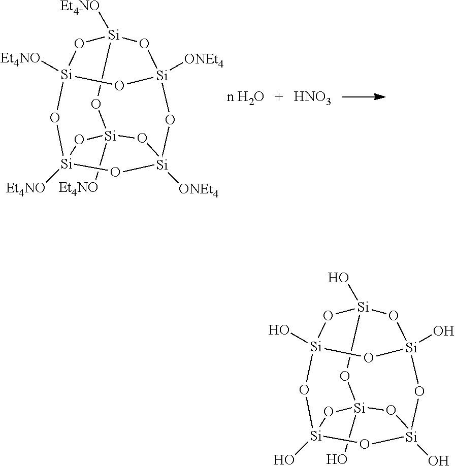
O1[Si]2([Et4NO])O[Si]3([ONEt4])O[Si]1([Et4NO])O[Si]1([Et4NO])O[Si]([Et4NO])(O2)O[Si]([ONEt4])(O3)O1.[HNO3].O1[Si]2(O)O[Si]3(O)O[Si]1(O)O[Si]1(O)O[Si](O)(O2)O[Si](O)(O3)O1
